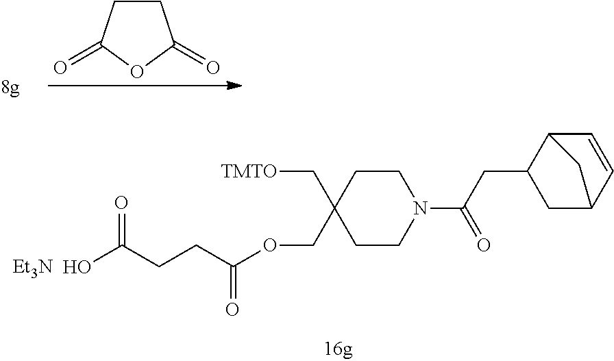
C1CC(=O)OC1=O.[Et3N].C1CC(COC(CCC(O)=O)=O)(C[TMTO])CCN1C(=O)CC1CC2C=CC1C2
